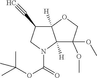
C1N(C(=O)OC(C)(C)C)C2([H])C([H])(C1C#C)OCC2(OC)OC
